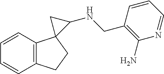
C1=CC2=C(C=C1)C1(CC2)C(NCC2=C(N)N=CC=C2)C1
